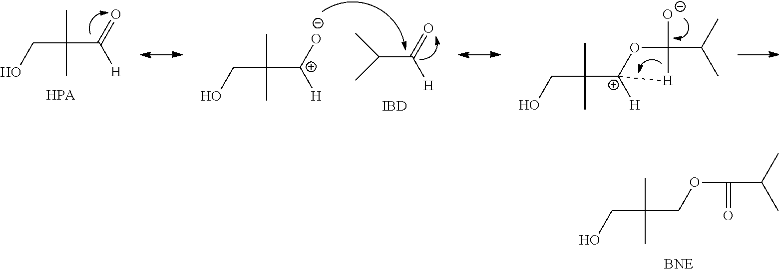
C(C(C)(C)COC(C(C)C)=O)O.C(C(C(=O)[H])(C)C)O.C(C([C+]([O-])[H])(C)C)O.C(C([H])=O)(C)C.[IBD].C(C(C)(C)[C+]1([H])[H]C(C(C)C)([O-])O1)O
